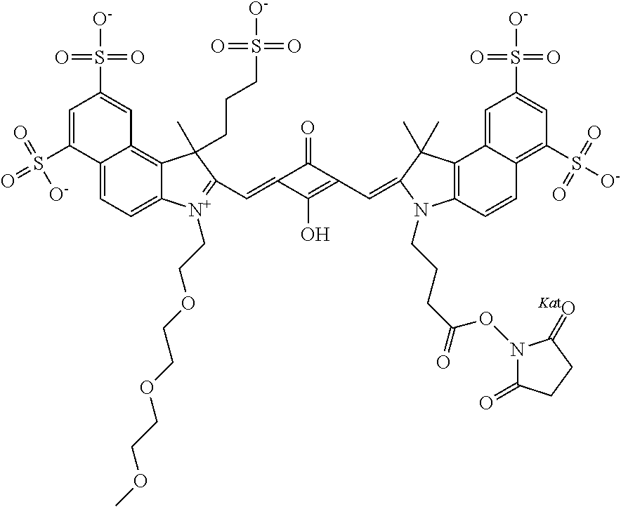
C12=CC=C3C(=C1C=C(S([O-])(=O)=O)C=C2S(=O)(=O)[O-])C(C)(CCCS([O-])(=O)=O)C(C=C1C(O)=C(C=C2N(CCCC(=O)ON4C(=O)CCC4=[KatO])C4=C(C5=CC(S([O-])(=O)=O)=CC(S(=O)(=O)[O-])=C5C=C4)C2(C)C)C1=O)=[N+]3CCOCCOCCOC
